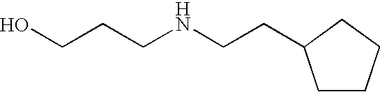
C(NCCC1CCCC1)CCO
